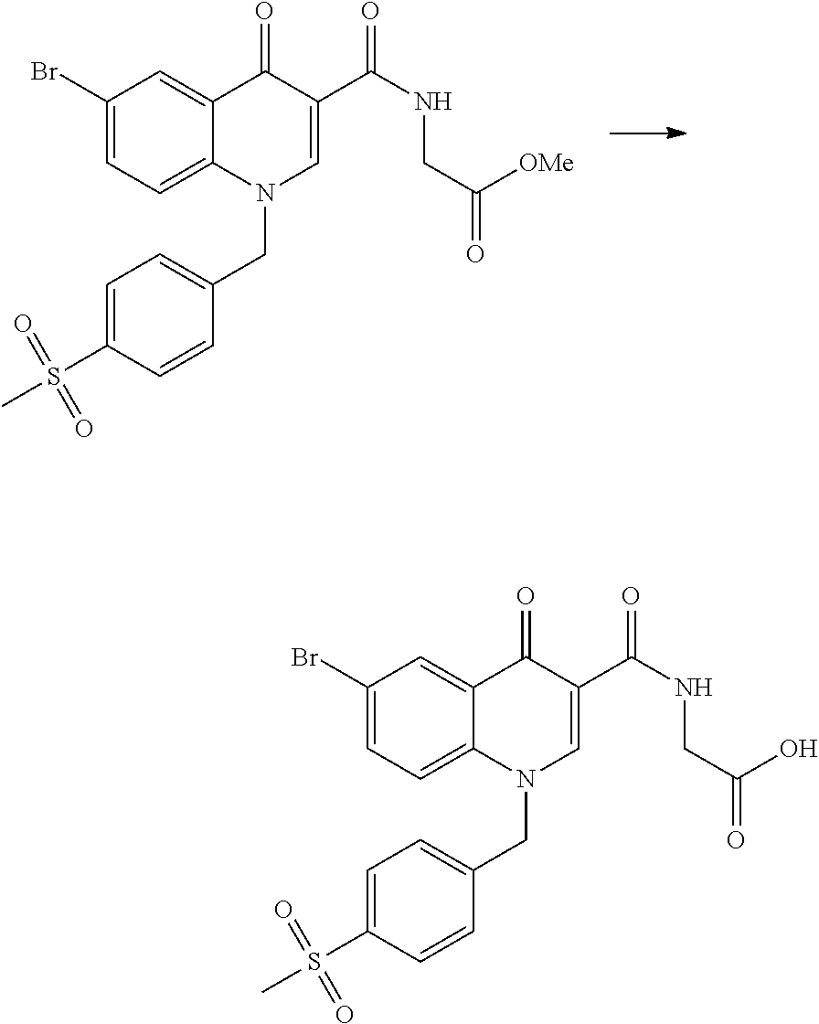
C1(Br)=CC=C2C(=C1)C(=O)C(C(NCC([OMe])=O)=O)=CN2CC1=CC=C(S(C)(=O)=O)C=C1.C1(Br)=CC=C2C(=C1)C(=O)C(C(NCC(O)=O)=O)=CN2CC1=CC=C(S(C)(=O)=O)C=C1
